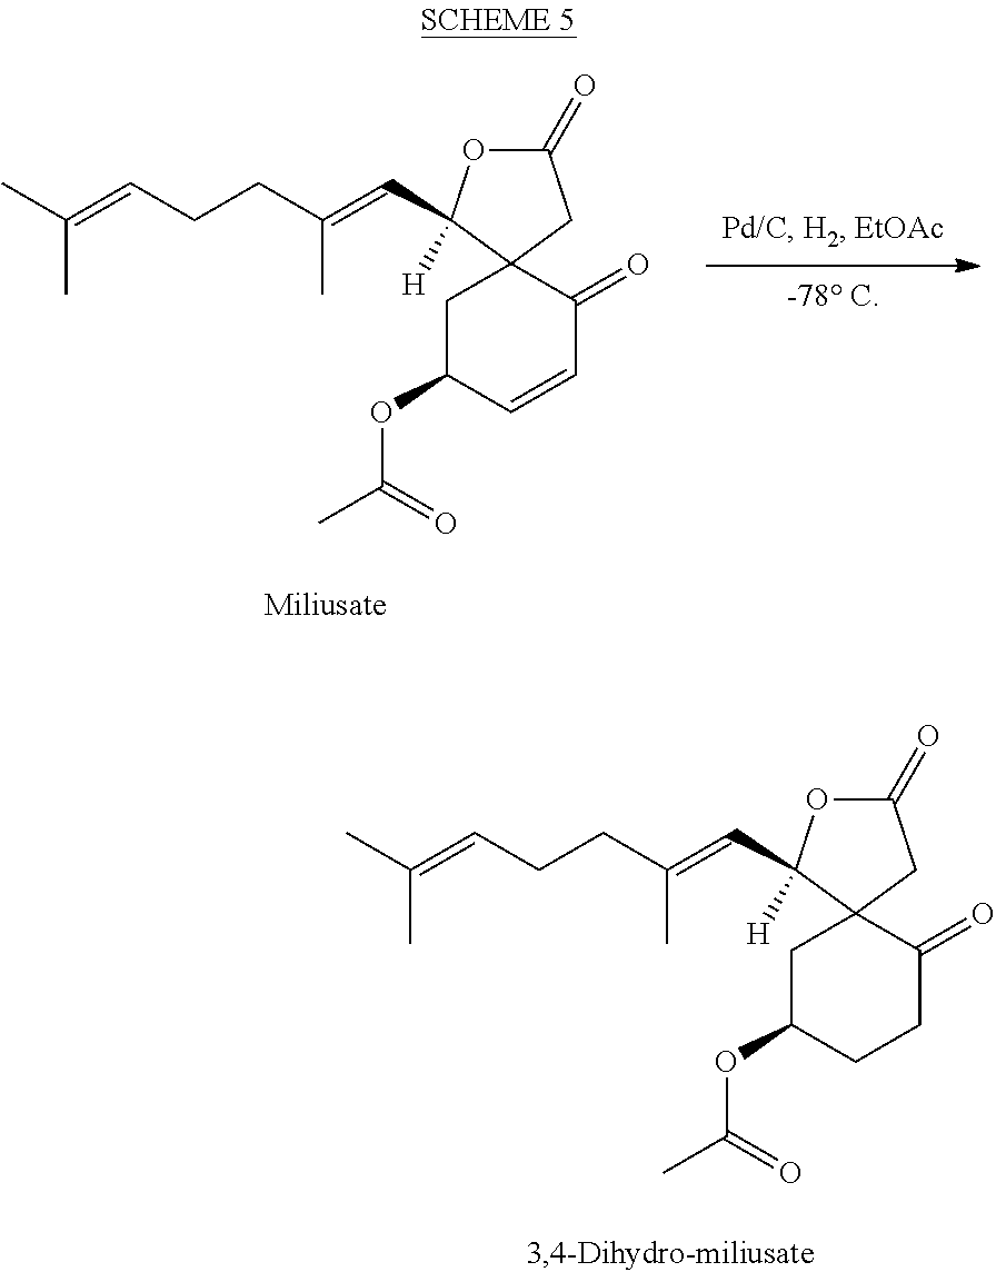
CC(=CCCC(=CC1([H])OC(=O)CC12CC(OC(C)=O)C=CC2=O)C)C.CC(=CCCC(=CC1([H])OC(=O)CC12CC(OC(C)=O)CCC2=O)C)C
